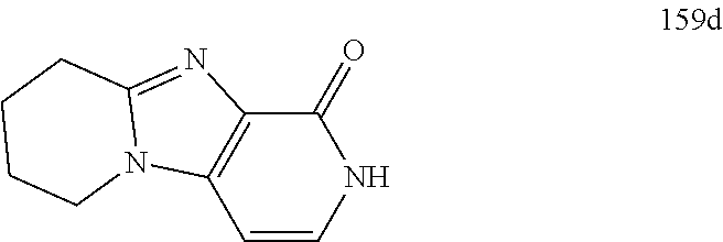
C1=CNC(=O)C2=C1N1C(=N2)CCCC1
